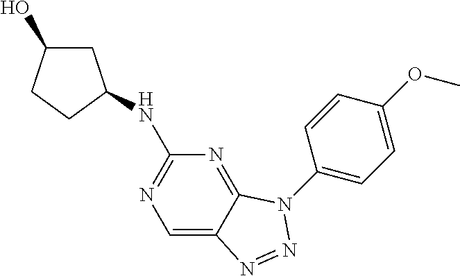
C1=C2C(=NC(NC3CC(O)CC3)=N1)N(C1=CC=C(OC)C=C1)N=N2
